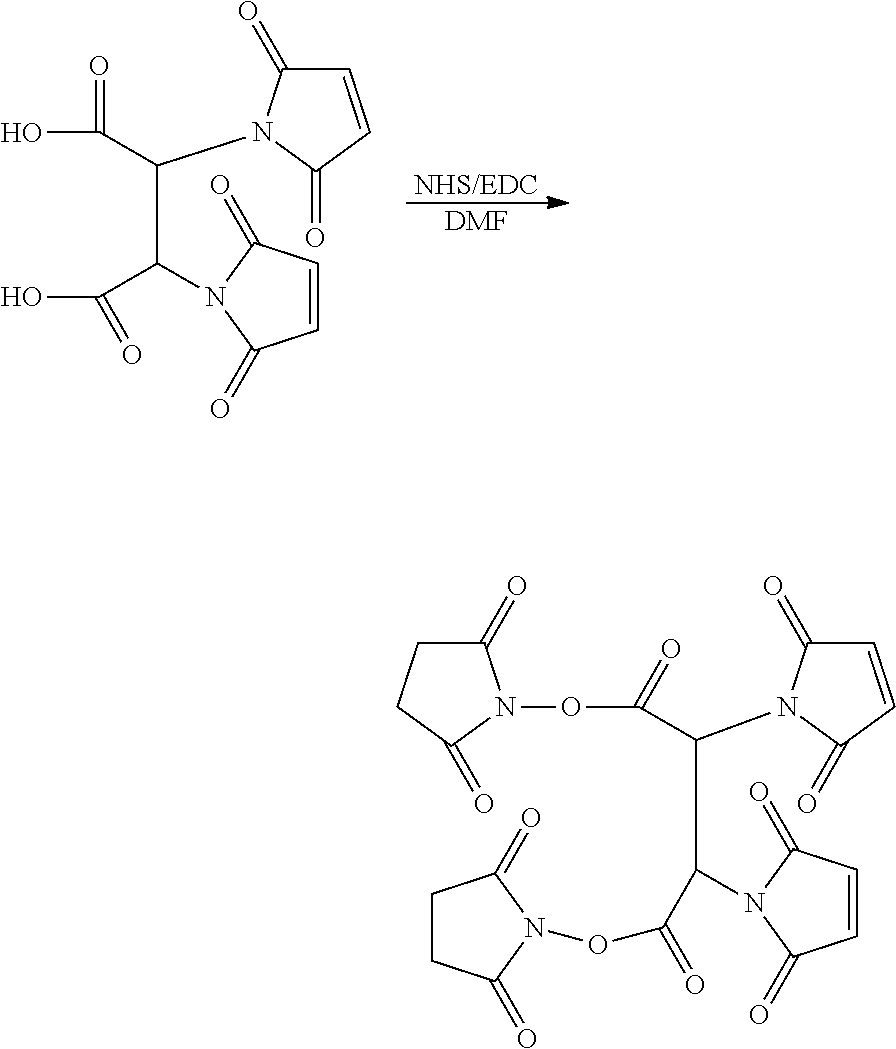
C(C(C(O)=O)N1C(=O)C=CC1=O)(C(O)=O)N1C(=O)C=CC1=O.[NHS/EDC].[DMF].O=C1N(OC(=O)C(N2C(=O)C=CC2=O)C(N2C(=O)C=CC2=O)C(=O)ON2C(=O)CCC2=O)C(=O)CC1
